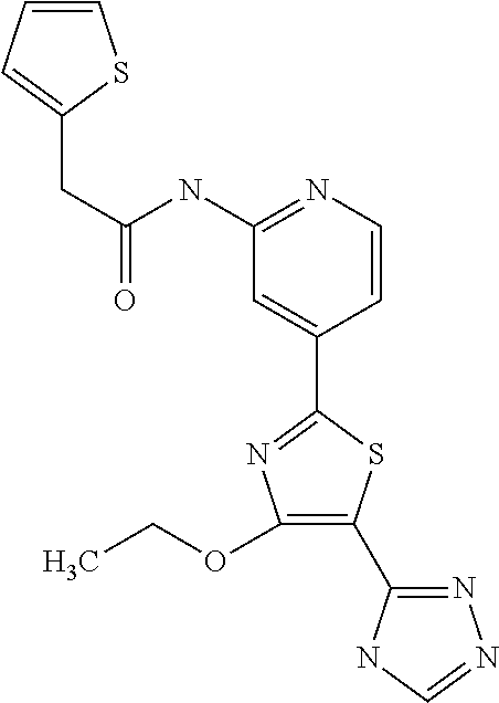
C(NC1=NC=CC(C2=NC(OCC)=C(C3=NN=CN3)S2)=C1)(=O)CC1=CC=CS1
